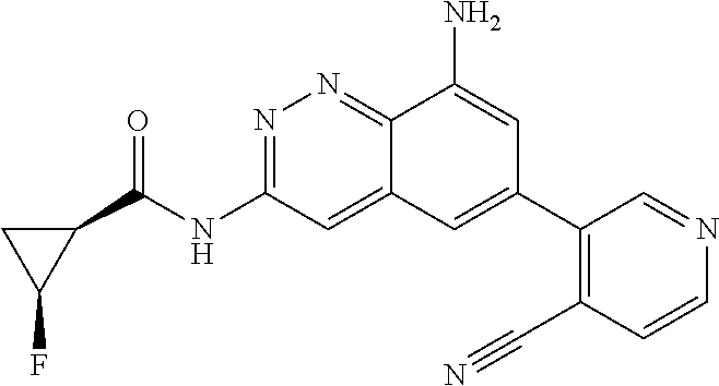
N(C1=NN=C2C(=C1)C=C(C1=C(C#N)C=CN=C1)C=C2N)C(C1CC1F)=O
